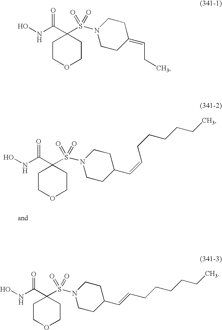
C1(C(NO)=O)(S(N2CCC(=CCC)CC2)(=O)=O)CCOCC1.C1(C(NO)=O)(S(N2CCC(C=CCCCCCC)CC2)(=O)=O)CCOCC1.C1(C(NO)=O)(S(N2CCC(C=CCCCCCC)CC2)(=O)=O)CCOCC1
